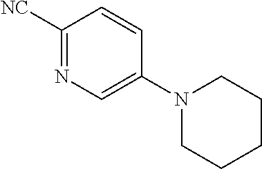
C1([NC])=NC=C(N2CCCCC2)C=C1
